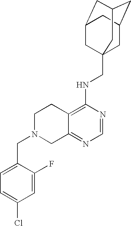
C12=C(NCC34CC5CC(CC(C3)C5)C4)N=CN=C1CN(CC1=CC=C(Cl)C=C1F)CC2
